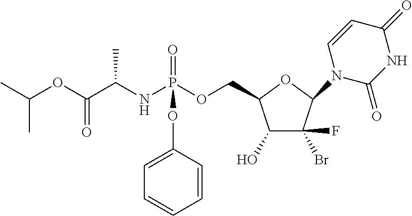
C1(O)C(F)(Br)C(N2C(=O)NC(=O)C=C2)OC1COP(NC(C(OC(C)C)=O)C)(=O)OC1=CC=CC=C1
